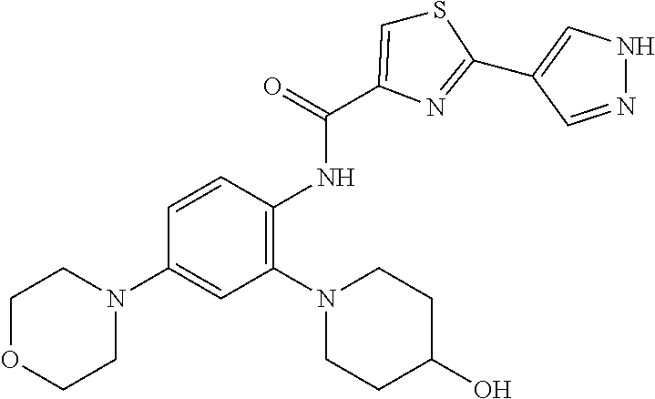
S1C=C(C(=O)NC2=C(N3CCC(O)CC3)C=C(N3CCOCC3)C=C2)N=C1C1=CNN=C1
